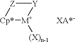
[Z]1[Y][M+]([(X)n-1])[Cp*]1.[XA*-]
